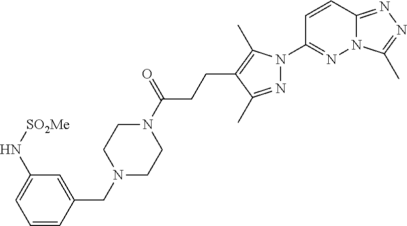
N12C(=NN=C1C)C=CC(N1N=C(C)C(CCC(N3CCN(CC4=CC(N[SO2Me])=CC=C4)CC3)=O)=C1C)=N2
